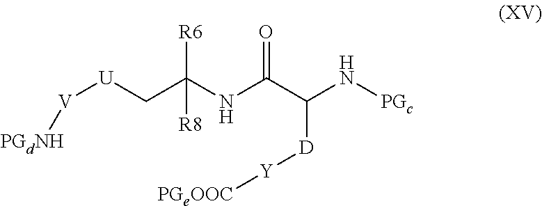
[U](CC(NC(C(N[PGc])[D][Y][PGeOOC])=O)([R6])[R8])[V][PGdNH]
